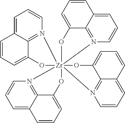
C1=CC=C2C3=N1[Zr]145(OC3=CC=C2)(N2=C3C(=CC=C2)C=CC=C3O1)(N1=C2C(=CC=CC2=CC=C1)O4)N1=C2C(=CC=C1)C=CC=C2O5
